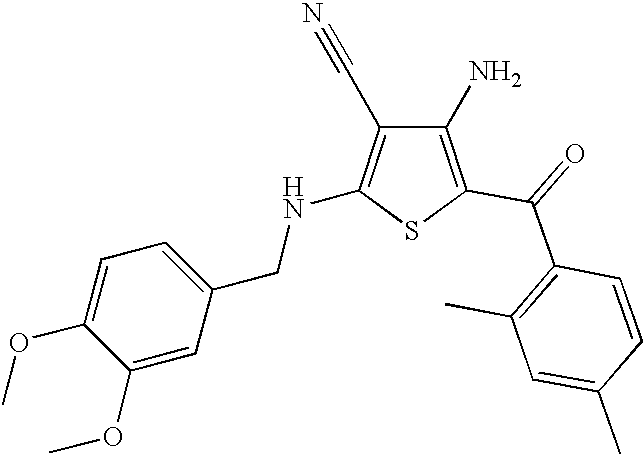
C1(N)=C(C(=O)C2=C(C)C=C(C)C=C2)SC(NCC2=CC=C(OC)C(OC)=C2)=C1C#N
